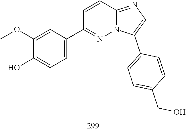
C1(C2=CC=C(O)C(OC)=C2)=NN2C(=NC=C2C2=CC=C(CO)C=C2)C=C1
